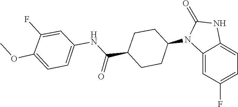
O=C1NC2=CC=C(F)C=C2N1C1CCC(C(NC2=CC=C(OC)C(F)=C2)=O)CC1
